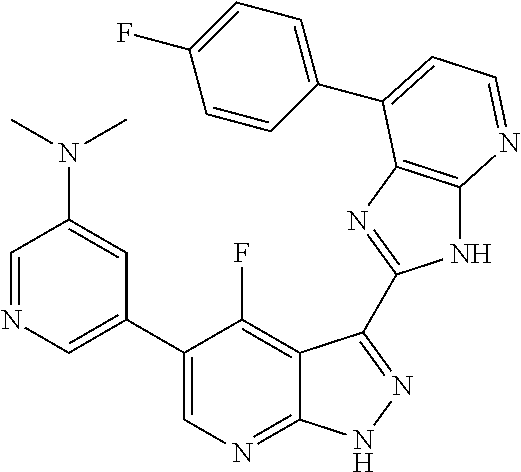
C1=NC=C(C2=CN=C3C(=C2F)C(C2=NC4=C(N2)N=CC=C4C2=CC=C(F)C=C2)=NN3)C=C1N(C)C
